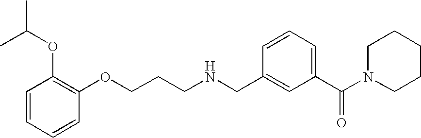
CC(OC1=C(OCCCNCC2=CC(C(N3CCCCC3)=O)=CC=C2)C=CC=C1)C
